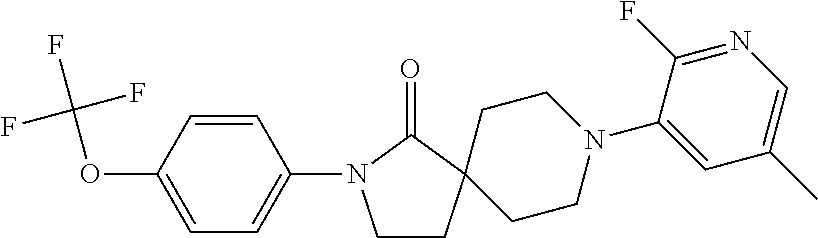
C1CC2(C(=O)N1C1=CC=C(OC(F)(F)F)C=C1)CCN(C1=CC(C)=CN=C1F)CC2
